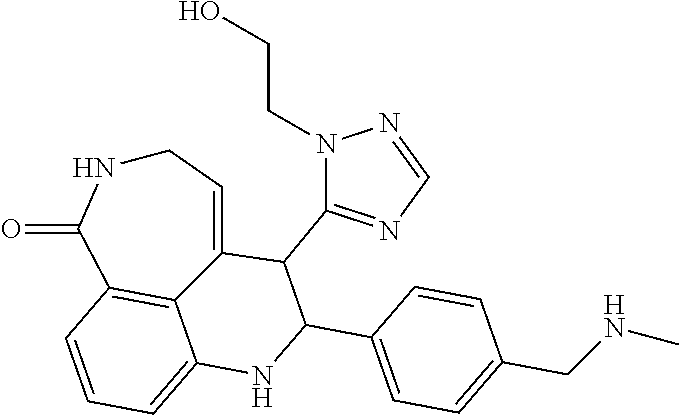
C1NC(=O)C2=C3C(=CC=C2)NC(C2=CC=C(CNC)C=C2)C(C2=NC=NN2CCO)C3=C1
